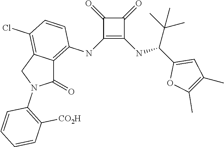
C1(NC2=C3C(=C(Cl)C=C2)CN(C2=C([CO2H])C=CC=C2)C3=O)=C(NC(C2=CC(C)=C(C)O2)C(C)(C)C)C(=O)C1=O
